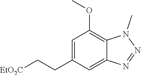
C1=C(CC[EtO2C])C=C2C(=C1OC)N(C)N=N2
